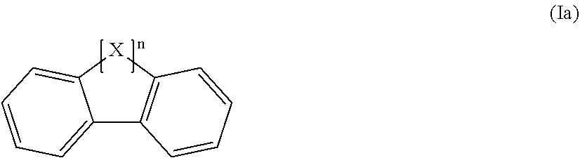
C12=CC=CC=C1[X]C1=C2C=CC=C1
